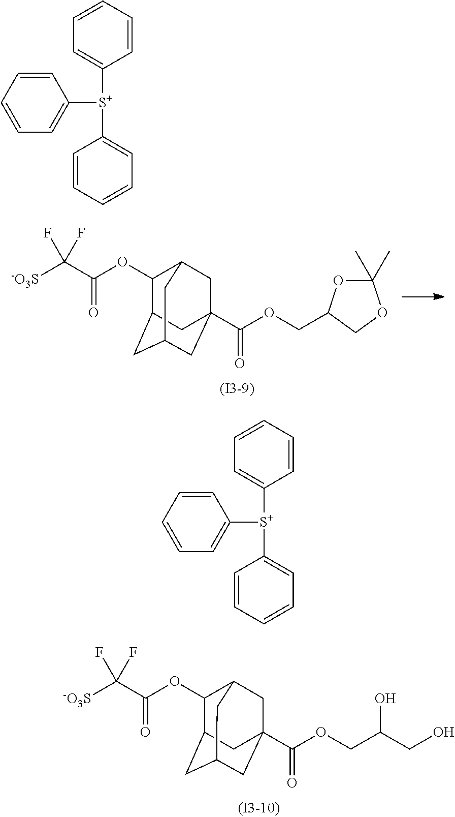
[-O3S]C(C(OC1C2CC3CC(C(OCC4OC(C)(C)OC4)=O)(CC1C3)C2)=O)(F)F.[-O3S]C(C(OC1C2CC3CC(C(OCC(CO)O)=O)(CC1C3)C2)=O)(F)F.C1=CC=CC=C1[S+](C1=CC=CC=C1)C1=CC=CC=C1.C1=CC=CC=C1[S+](C1=CC=CC=C1)C1=CC=CC=C1
